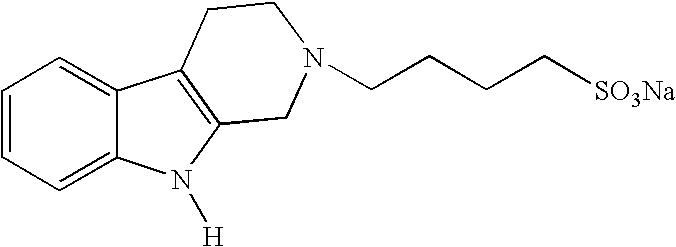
C1=CC=C2C(=C1)C1=C(N2[H])CN(CCCC[SO3Na])CC1
